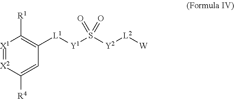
[X2]1=[X1]C([R1])=C([L1][Y1]S([Y2][L2][W])(=O)=O)C=C1[R4]
